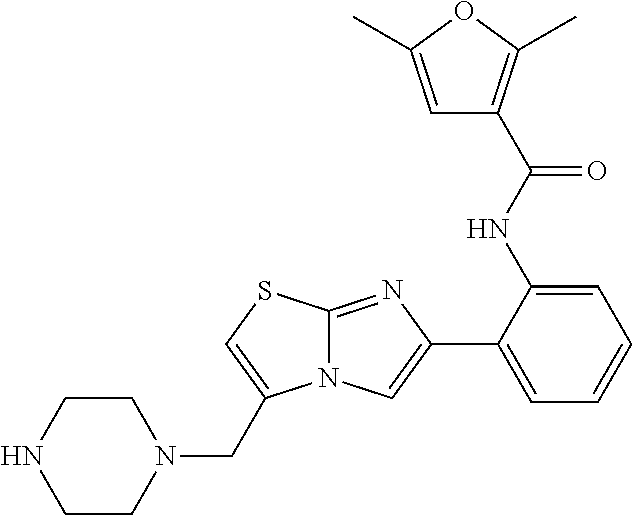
C1(C2=CC=CC=C2NC(=O)C2=C(C)OC(C)=C2)=CN2C(=N1)SC=C2CN1CCNCC1
